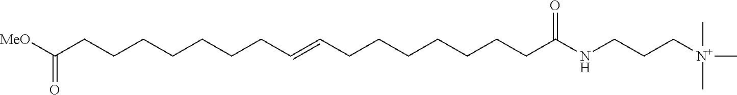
[MeO]C(CCCCCCCC=CCCCCCCCC(NCCC[N+](C)(C)C)=O)=O
